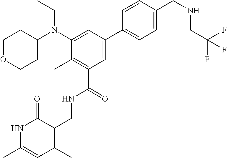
C1OCCC(N(C2=CC(C3=CC=C(CNCC(F)(F)F)C=C3)=CC(C(NCC3=C(C)C=C(C)NC3=O)=O)=C2C)CC)C1
